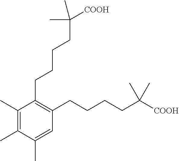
C1(CCCCC(C)(C)[COOH])=C(CCCCC(C)(C)[COOH])C=C(C)C(C)=C1C
